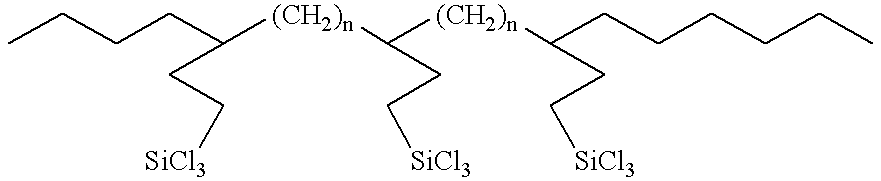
CCCCC([(CH2)n]C([(CH2)n]C(CCCCCC)CC[SiCl3])CC[SiCl3])CC[SiCl3]
